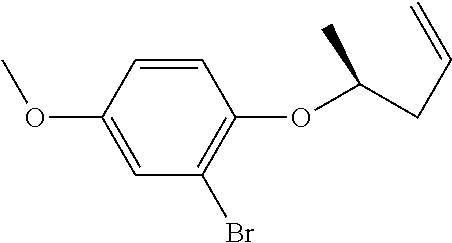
C1=CC(OC)=CC(Br)=C1OC(CC=C)C
